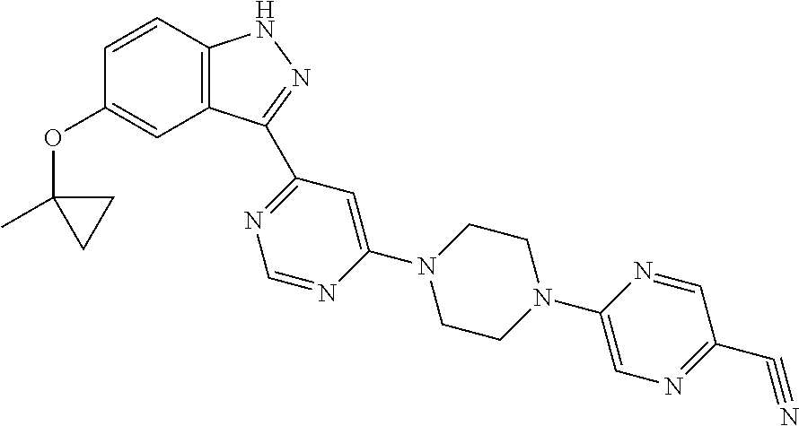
C1=CC2=C(C=C1OC1(C)CC1)C(C1=NC=NC(N3CCN(C4=CN=C(C#N)C=N4)CC3)=C1)=NN2
